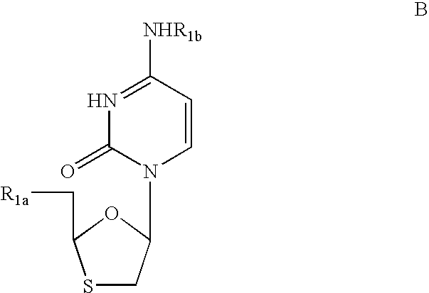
S1CC(N2C=CC([NHR1b])=NC2=O)OC1C[R1a]
